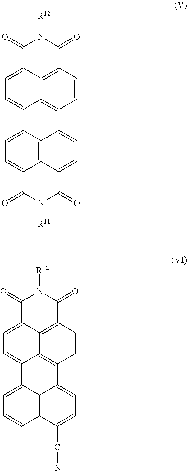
C12=C3C=CC4=C1C(=CC=C2C1=CC=C2C5=C1C3=CC=C5C(=O)N([R11])C2=O)C(=O)N([R12])C4=O.C12=C3C=CC4=C1C(=CC=C2C1=CC=CC2=C1C3=CC=C2C#N)C(=O)N([R12])C4=O
